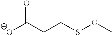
[O-]C(CCSOC)=O
